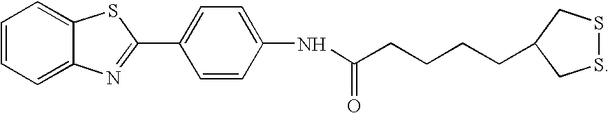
C1=CC=C2C(=C1)SC(C1=CC=C(NC(CCCCC3CSSC3)=O)C=C1)=N2
